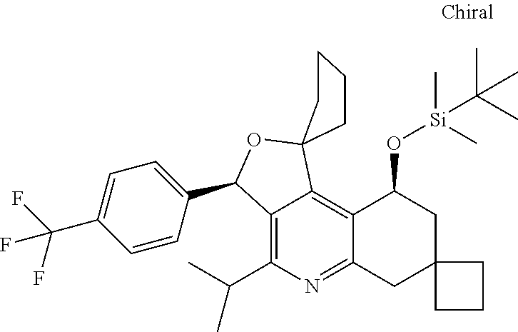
C12=C(C(C)C)N=C3C(=C1C1(OC2C2=CC=C(C(F)(F)F)C=C2)CCCC1)C(O[Si](C)(C)C(C)(C)C)CC1(C3)CCC1
